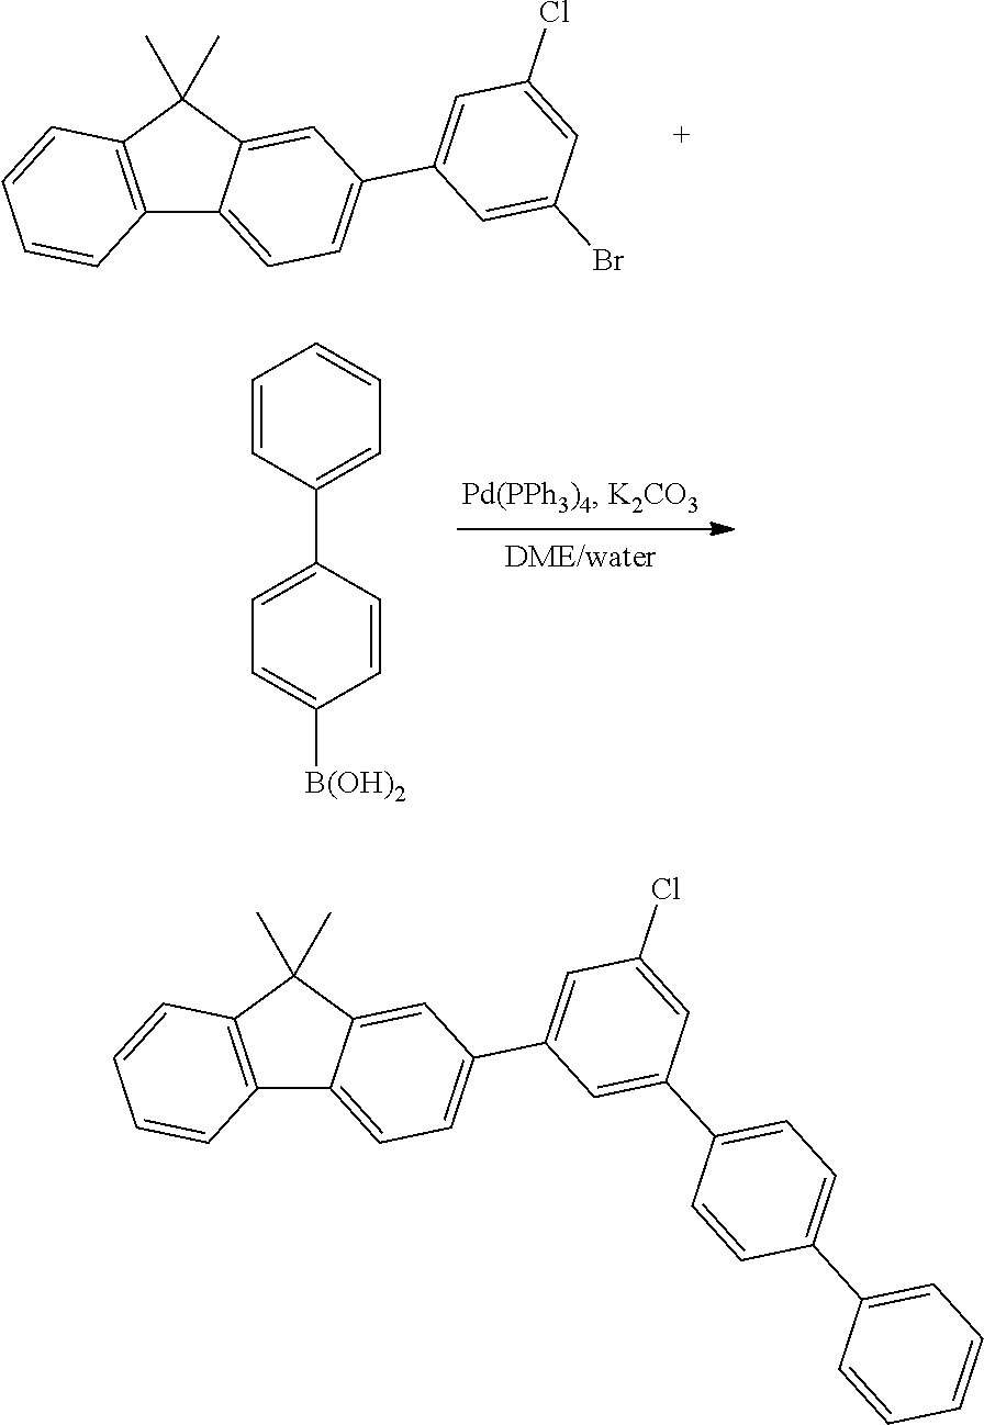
C12=C(C(C)(C)C3=CC(C4=CC(Cl)=CC(Br)=C4)=CC=C13)C=CC=C2.C12=C(C(C)(C)C3=CC(C4=CC(Cl)=CC(C5=CC=C(C6=CC=CC=C6)C=C5)=C4)=CC=C13)C=CC=C2.C1=CC(C2=CC=C([B(OH)2])C=C2)=CC=C1
